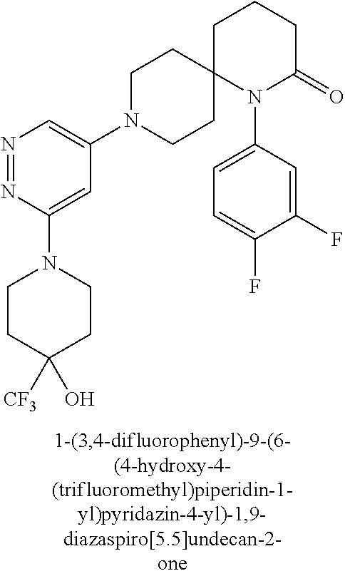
N1=NC(N2CCC([CF3])(O)CC2)=CC(N2CCC3(CC2)N(C2=CC=C(F)C(F)=C2)C(=O)CCC3)=C1
